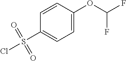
ClS(=O)(=O)C1=CC=C(OC(F)F)C=C1
